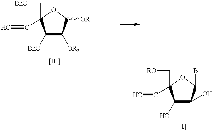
C1([BnO])C([OR2])C([OR1])OC1(C[BnO])C#C.C1(O)C(O)C(B)OC1(C[RO])C#C
